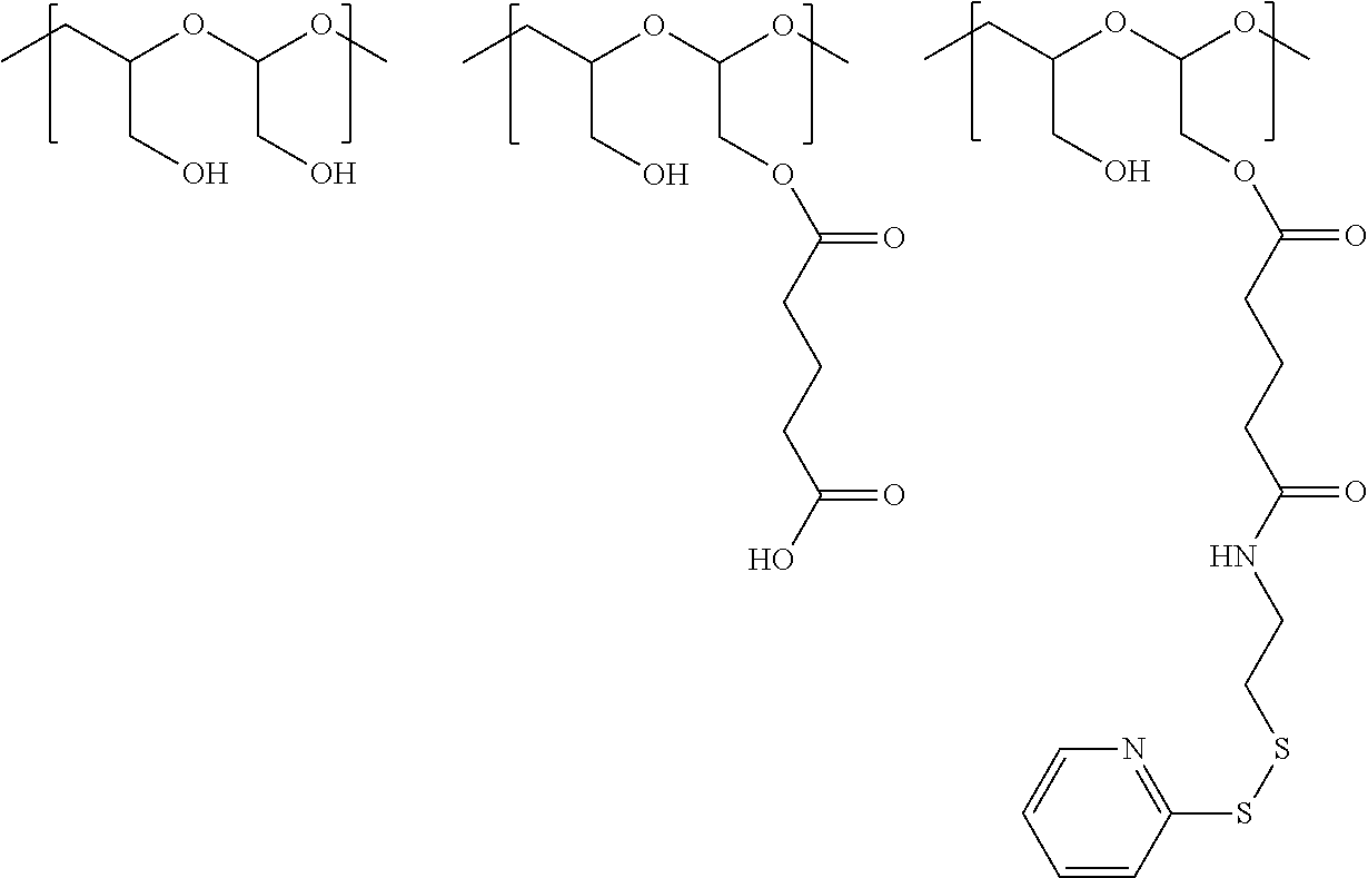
CCC(OC(OC)COC(=O)CCCC(NCCSSC1=NC=CC=C1)=O)CO.CCC(OC(OC)COC(=O)CCCC(O)=O)CO.CCC(OC(OC)CO)CO
